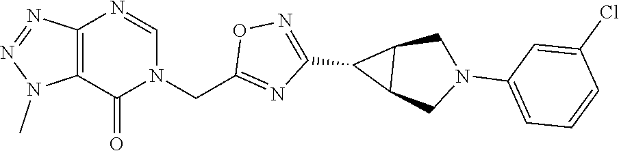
C12=C(N=NN1C)N=CN(CC1=NC(C3C4C3CN(C3=CC=CC(Cl)=C3)C4)=NO1)C2=O
